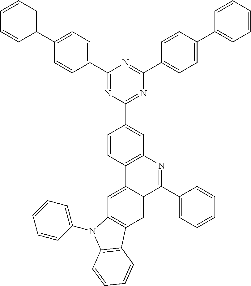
C1=CC=C(C2=CC=C(C3=NC(C4=CC5=C(C=C4)C4=CC6=C(C=C4C(C4=CC=CC=C4)=N5)C4=C(N6C5=CC=CC=C5)C=CC=C4)=NC(C4=CC=C(C5=CC=CC=C5)C=C4)=N3)C=C2)C=C1
